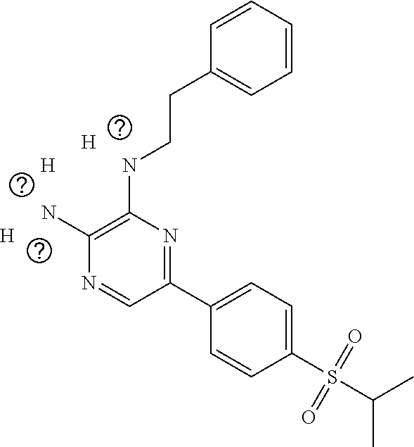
N(CCC1=CC=CC=C1)C1=C(N)N=CC(C2=CC=C(S(C(C)C)(=O)=O)C=C2)=N1.[H].[H].[H]
